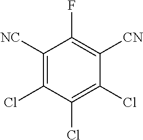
C1([NC])=C(Cl)C(Cl)=C(Cl)C([CN])=C1F
